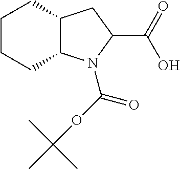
C12C(N(C(=O)OC(C)(C)C)C(C(O)=O)C1)CCCC2
